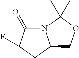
N12C(=O)C(F)CC1COC2(C)C
